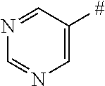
C1=C([#])C=NC=N1
